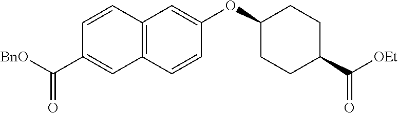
C12=C(C=CC(OC3CCC(C([OEt])=O)CC3)=C1)C=C(C([BnO])=O)C=C2
